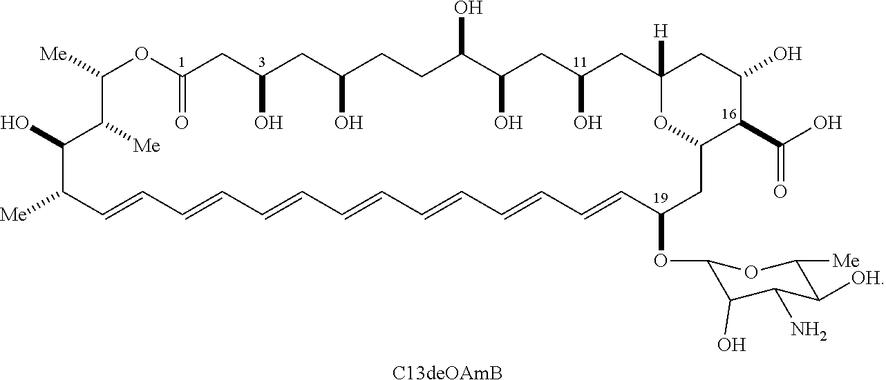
C1([Me])OC(=O)CC(O)CC(O)CCC(O)C(O)CC(O)CC2([H])CC(O)C(C(O)=O)C(CC(OC3C(O)C(N)C([OH])C([Me])O3)C=CC=CC=CC=CC=CC=CC=CC([Me])C(O)C1[Me])O2.[C13deOAmB]
